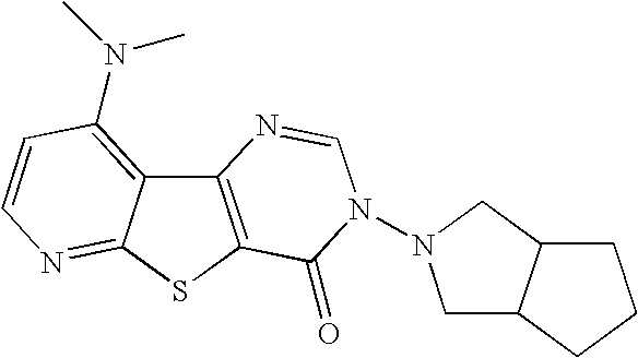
C12=C(SC3=NC=CC(N(C)C)=C13)C(=O)N(N1CC3C(C1)CCC3)C=N2
